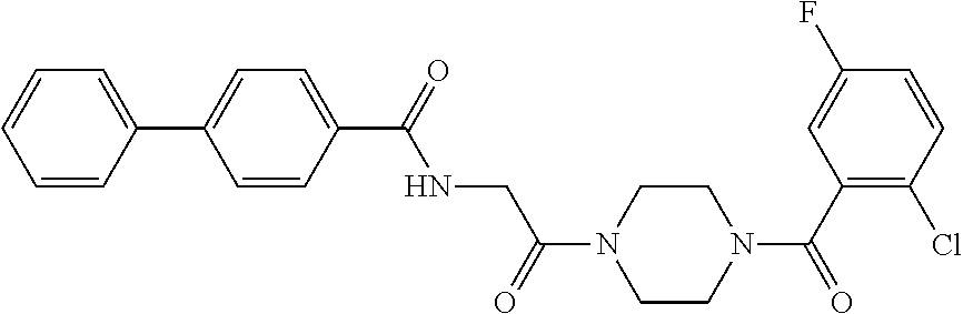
C1=CC(C2=CC=C(C(=O)NCC(N3CCN(C(C4=C(Cl)C=CC(F)=C4)=O)CC3)=O)C=C2)=CC=C1
